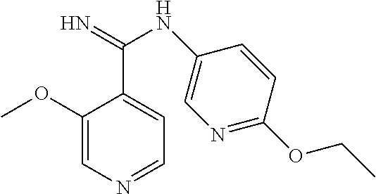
C1(OC)=CN=CC=C1C(=N)NC1=CN=C(OCC)C=C1
